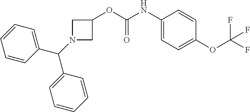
N1(C(C2=CC=CC=C2)C2=CC=CC=C2)CC(OC(NC2=CC=C(OC(F)(F)F)C=C2)=O)C1
